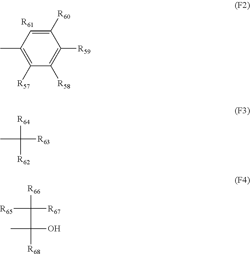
C1([R60])=CC(C)=C([R57])C([R58])=C1[R59].[R61].[R64]C([R62])([R63])C.[R66]C(C([R68])(O)C)([R67])[R65]
